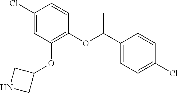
C(OC1=C(OC2CNC2)C=C(Cl)C=C1)(C1=CC=C(Cl)C=C1)C
